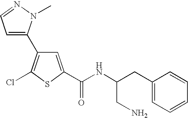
C1(C2=C(Cl)SC(C(NC(CC3=CC=CC=C3)CN)=O)=C2)=CC=NN1C
